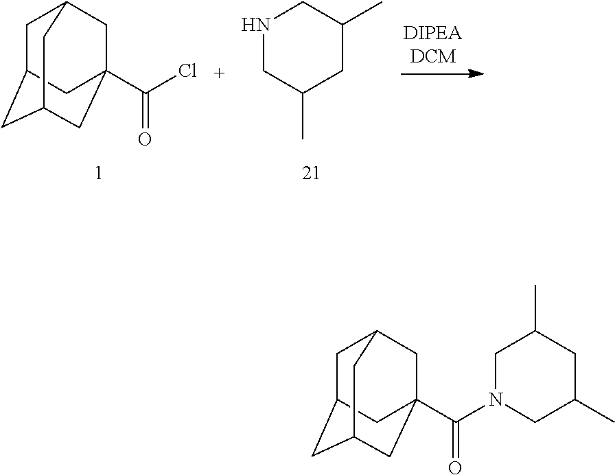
C1C2CC3CC(C(Cl)=O)(CC1C3)C2.C1NCC(C)CC1C.C1C2CC3CC(C(N4CC(C)CC(C)C4)=O)(CC1C3)C2
